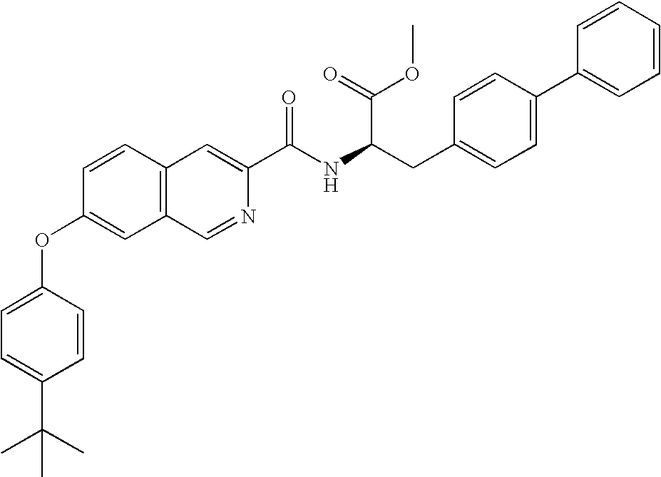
C1=CC2=C(C=C1OC1=CC=C(C(C)(C)C)C=C1)C=NC(C(NC(CC1=CC=C(C3=CC=CC=C3)C=C1)C(OC)=O)=O)=C2
